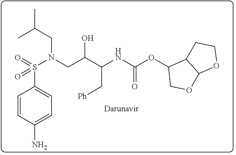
C1=CC(N)=CC=C1S(=O)(N(CC(C(NC(OC1COC2C1CCO2)=O)C[Ph])O)CC(C)C)=O
